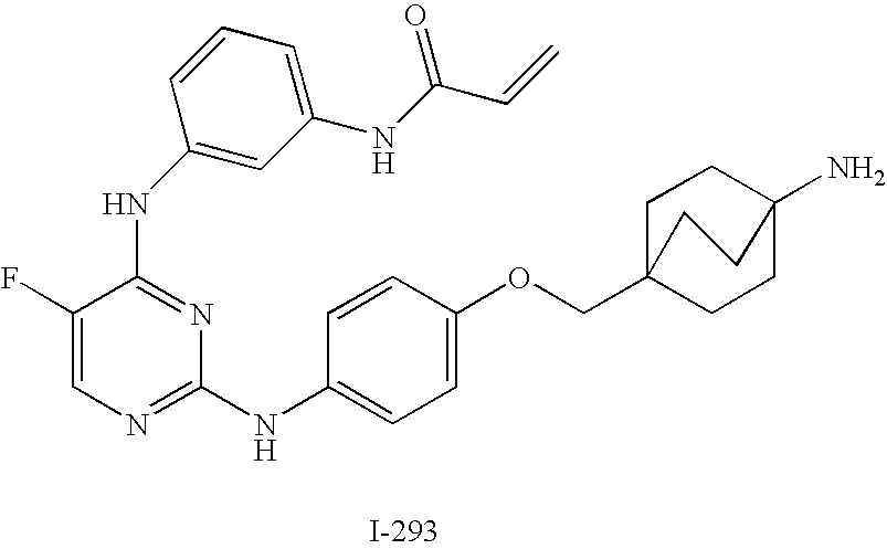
N(C1=NC(NC2=CC=C(OCC34CCC(N)(CC3)CC4)C=C2)=NC=C1F)C1=CC(NC(C=C)=O)=CC=C1
